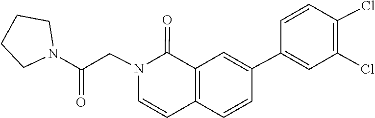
C1=CC(Cl)=C(Cl)C=C1C1=CC2=C(C=C1)C=CN(CC(N1CCCC1)=O)C2=O
